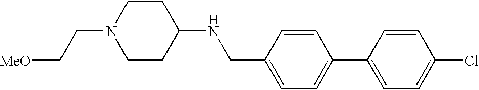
C1=CC(C2=CC=C(Cl)C=C2)=CC=C1CNC1CCN(CC[MeO])CC1
